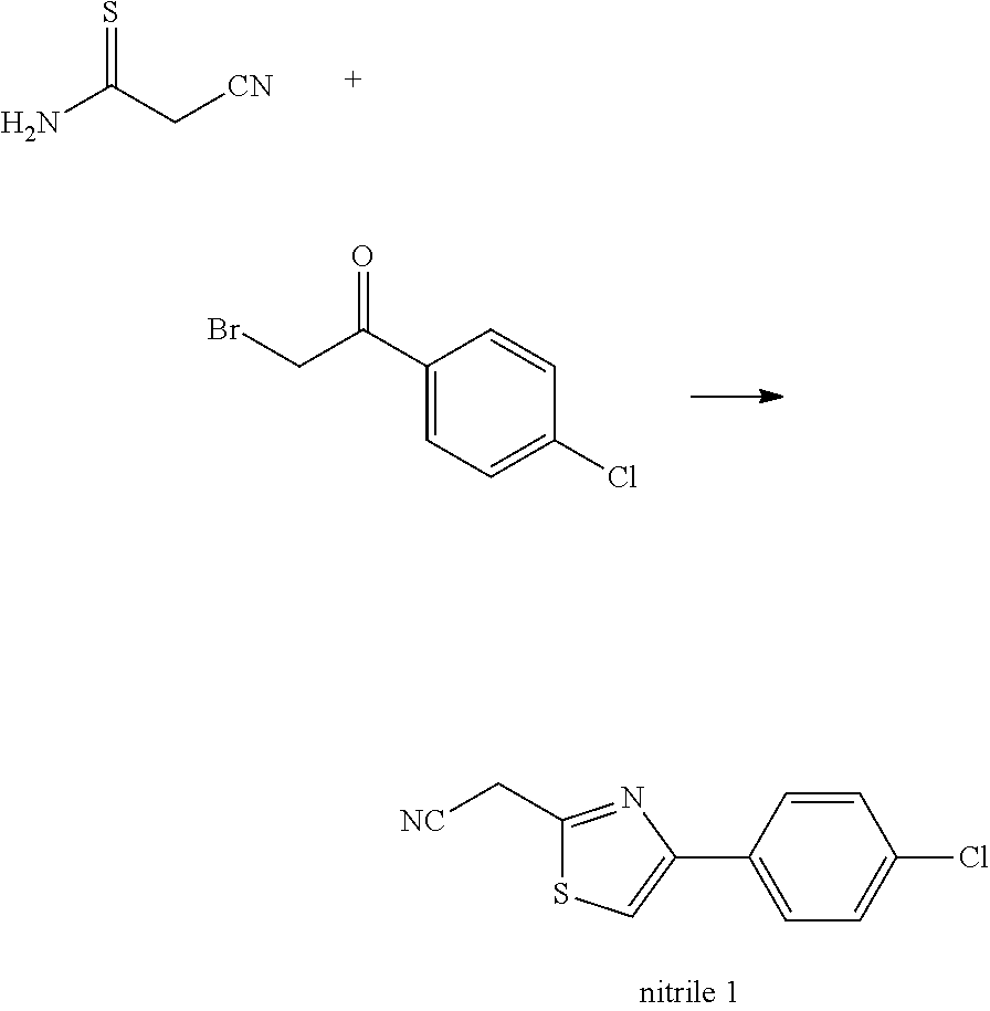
NC(C[CN])=S.C1(C(CBr)=O)=CC=C(Cl)C=C1.C1=CC(C2=CSC(C[NC])=N2)=CC=C1Cl
